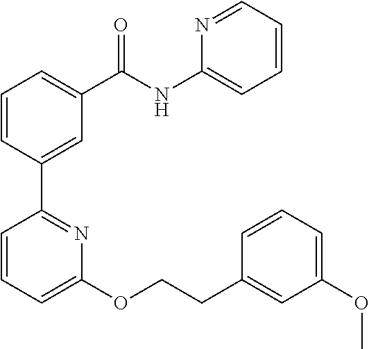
C1=CC(C2=NC(OCCC3=CC(OC)=CC=C3)=CC=C2)=CC(C(NC2=CC=CC=N2)=O)=C1
